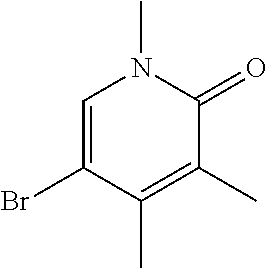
C1=C(Br)C(C)=C(C)C(=O)N1C
